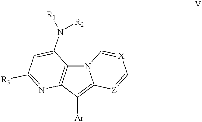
N12C3=C(C([Ar])=C1[Z]=C[X]=C2)N=C([R3])C=C3N([R1])[R2]
